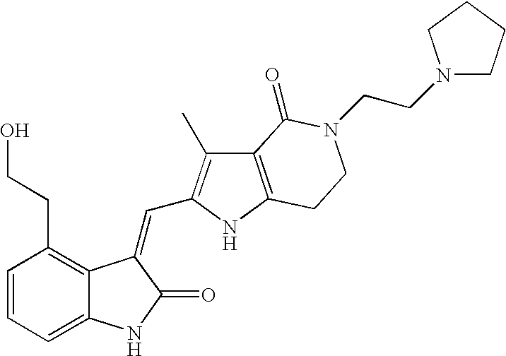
C1=CC(CCO)=C2C(=C1)NC(=O)C2=CC1=C(C)C2=C(N1)CCN(CCN1CCCC1)C2=O
